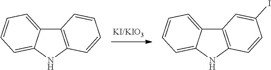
C12=C(NC3=CC=CC=C13)C=CC=C2.C12=C(NC3=CC=CC=C13)C=CC(I)=C2
